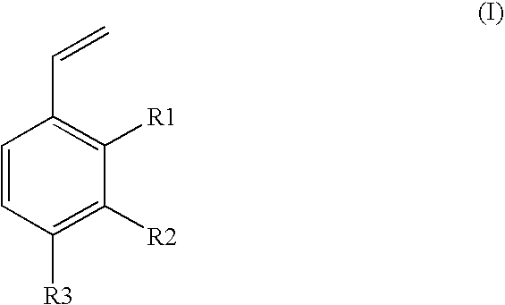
C1=CC([R3])=C([R2])C([R1])=C1C=C
